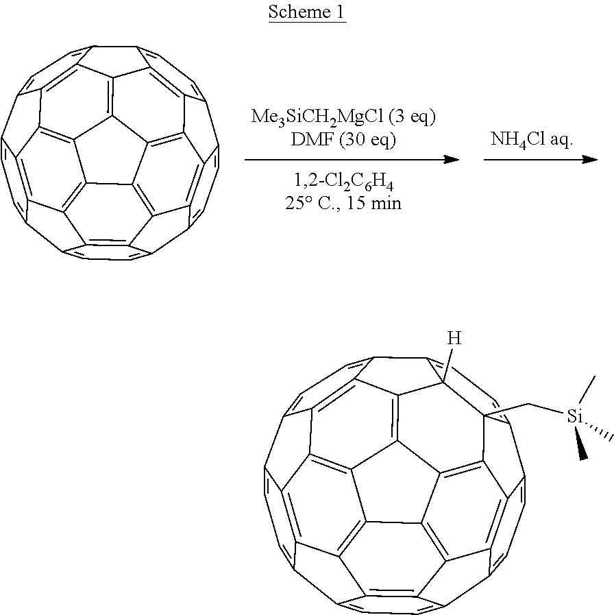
C1=C2C3=C4C(=C1)C1=CC=C5C6=C1C4=C1C4=C3C3=C7C8=C4C4=C9C%10=C(C6=C14)C5=CC=C%10C1=CC=C(C7=CC=C23)C8=C91.C1=C2C3=C4C(=C1)C1=CC=C5C6=C1C4=C1C4=C3C3=C7C8=C4C4=C9C%10=C(C6=C14)C5=CC=C%10C1=CC=C(C7=CC=C23)C8([H])C91C[Si](C)(C)C
